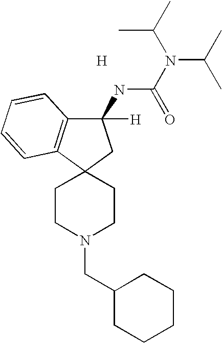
[H].C1CN(CC2CCCCC2)CCC12C1=C(C([H])(NC(N(C(C)C)C(C)C)=O)C2)C=CC=C1
